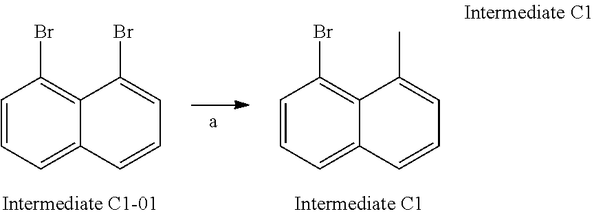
C1=CC=C2C(=C1Br)C(C)=CC=C2.C1=CC=C2C(=C1Br)C(Br)=CC=C2
